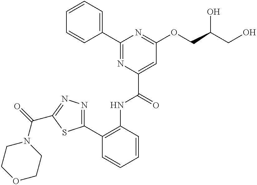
C1=CC=C(C2=NC(C(NC3=C(C4=NN=C(C(N5CCOCC5)=O)S4)C=CC=C3)=O)=CC(OCC(CO)O)=N2)C=C1
